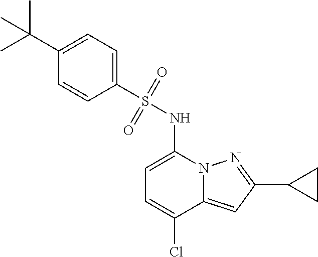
C1=C(NS(C2=CC=C(C(C)(C)C)C=C2)(=O)=O)N2C(=CC(C3CC3)=N2)C(Cl)=C1
